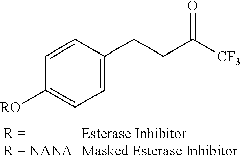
C1=CC(CCC([CF3])=O)=CC=C1[RO]
